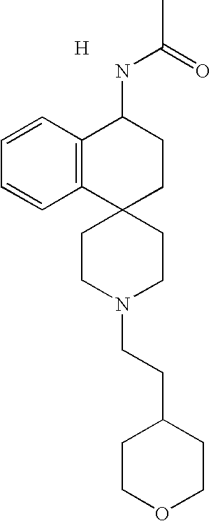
C1CN(CCC2CCOCC2)CCC12CCC(NC(=O)C)C1=C2C=CC=C1.[H]
